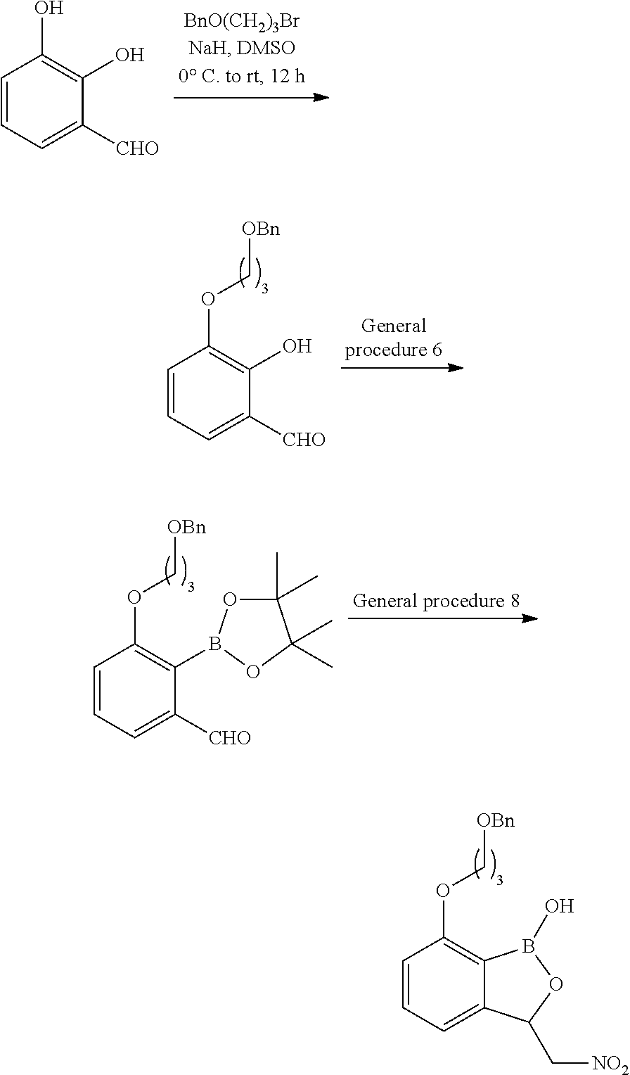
C1=CC=C([CHO])C(O)=C1O.C1=CC=C([CHO])C(O)=C1OC[OBn].C1=CC=C([CHO])C(B2OC(C)(C)C(C)(C)O2)=C1OC[OBn].C1=CC=C2C(=C1OC[OBn])B(O)OC2C[NO2]
